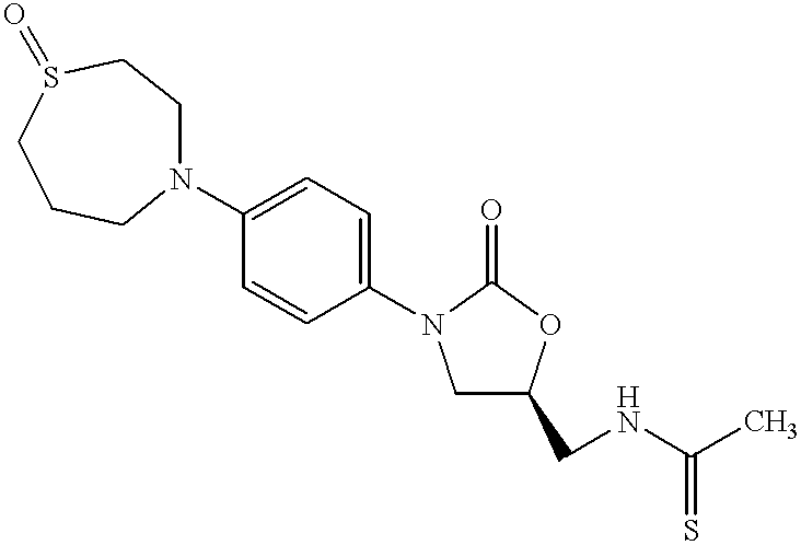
N1(C2=CC=C(N3CC(CNC(C)=S)OC3=O)C=C2)CCS(=O)CCC1
